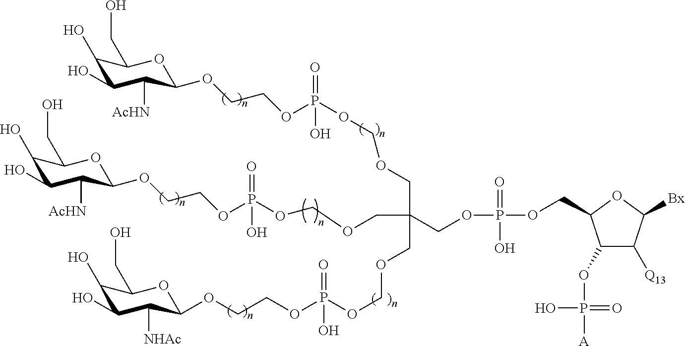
C1(O)C(O)C([AcHN])C(OCCOP(OCOCC(COCOP(OCCOC2C([AcHN])C(O)C(O)C(CO)O2)(O)=O)(COCOP(OCCOC2C([NHAc])C(O)C(O)C(CO)O2)(=O)O)COP(OCC2C(OP(O)(=O)[A])C([Q13])C([Bx])O2)(=O)O)(O)=O)OC1CO
